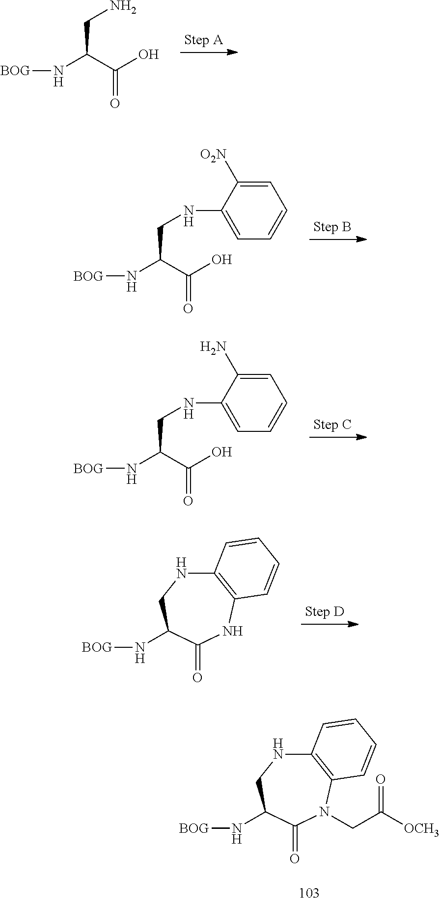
O=C(C(N[BOG])CN)O.O=C(C(N[BOG])CNC1=CC=CC=C1[O2N])O.O=C(C(N[BOG])CNC1=CC=CC=C1N)O.C12=C(NC(=O)C(N[BOG])CN1)C=CC=C2.C12=C(N(CC([OCH3])=O)C(=O)C(N[BOG])CN1)C=CC=C2
